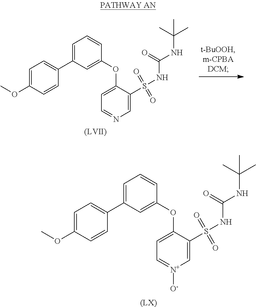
[(LVII)].C1=C(OC2=CC(C3=CC=C(OC)C=C3)=CC=C2)C(S(NC(NC(C)(C)C)=O)(=O)=O)=CN=C1.[(LX)].C1=C(OC2=CC(C3=CC=C(OC)C=C3)=CC=C2)C(S(NC(NC(C)(C)C)=O)(=O)=O)=C[N+]([O-])=C1
